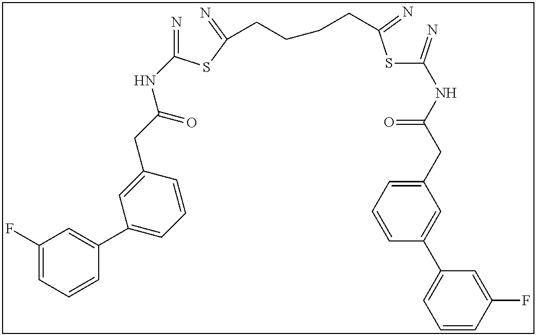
N=C(SC(=N)CCCCC(SC(=N)NC(CC1=CC=CC(C2=CC=CC(F)=C2)=C1)=O)=N)NC(CC1=CC(C2=CC(F)=CC=C2)=CC=C1)=O
